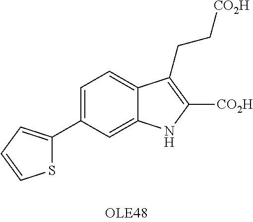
C1=C(C2=CC=CS2)C=C2C(=C1)C(CC[CO2H])=C([CO2H])N2
